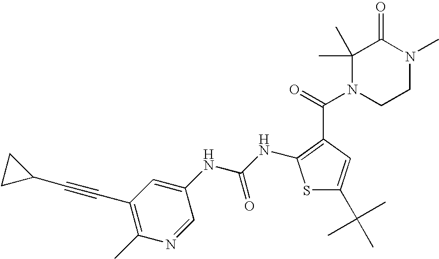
C1(C)(C)N(C(C2=C(NC(=O)NC3=CC(C#CC4CC4)=C(C)N=C3)SC(C(C)(C)C)=C2)=O)CCN(C)C1=O
